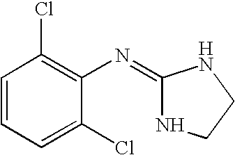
C1=CC=C(Cl)C(N=C2NCCN2)=C1Cl
